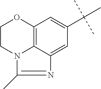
C12=C3C(=CC(C(C)(C)C)=C1)N=C(C)N3CCO2
